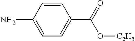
NC1=CC=C(C(O[C2H5])=O)C=C1
